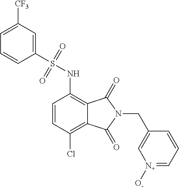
C1=CC(Cl)=C2C(=C1NS(C1=CC([CF3])=CC=C1)(=O)=O)C(=O)N(CC1=C[N+]([O-])=CC=C1)C2=O
